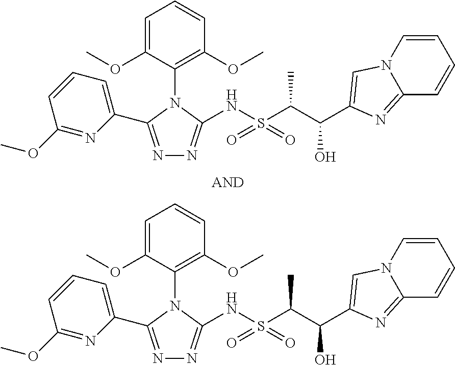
N1=C(C2=CC=CC(OC)=N2)N(C2=C(OC)C=CC=C2OC)C(NS(C(C(O)C2=CN3C=CC=CC3=N2)C)(=O)=O)=N1.N1=C(C2=CC=CC(OC)=N2)N(C2=C(OC)C=CC=C2OC)C(NS(C(C(O)C2=CN3C=CC=CC3=N2)C)(=O)=O)=N1
